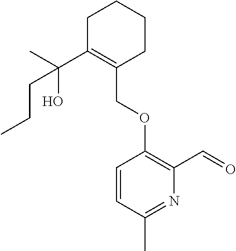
C1C(C(C)(O)CCC)=C(COC2=C(C=O)N=C(C)C=C2)CCC1
